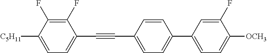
C1(F)=C(F)C([C5H11])=CC=C1C#CC1=CC=C(C2=CC=C([OCH3])C(F)=C2)C=C1
